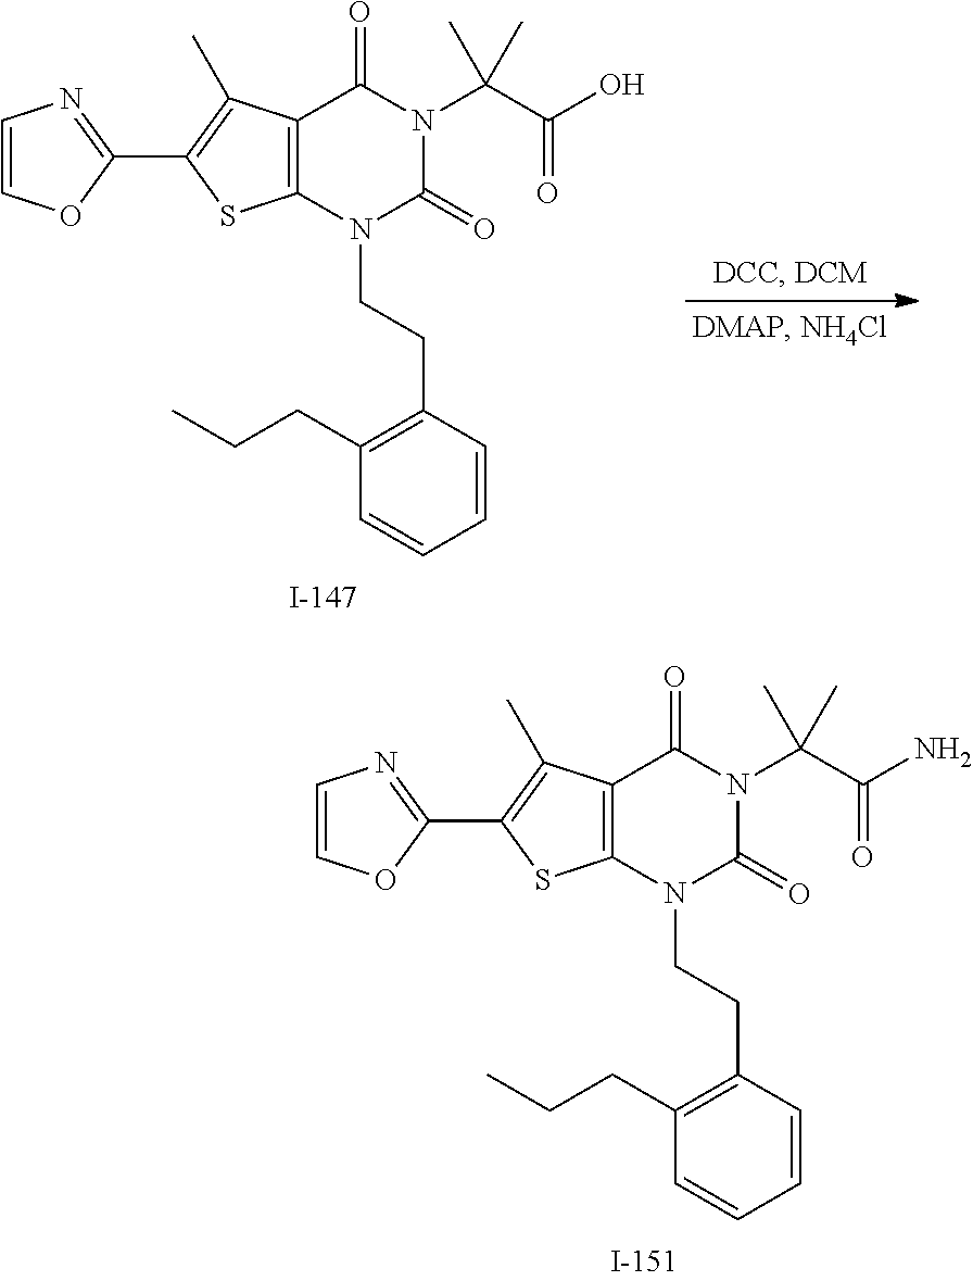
C1(CCC)=C(CCN2C3=C(C(=O)N(C(C(N)=O)(C)C)C2=O)C(C)=C(C2=NC=CO2)S3)C=CC=C1.C1(CCC)=C(CCN2C3=C(C(=O)N(C(C(O)=O)(C)C)C2=O)C(C)=C(C2=NC=CO2)S3)C=CC=C1
